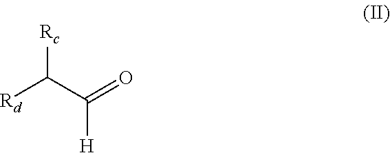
[Rd]C(C(=O)[H])[Rc]
